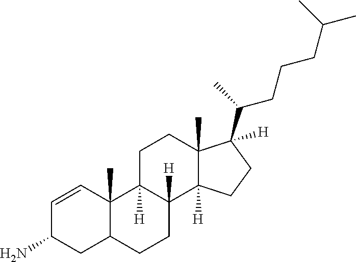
C1=CC2(C)C(CC1N)CCC1([H])C2([H])CCC2(C)C1([H])CCC2([H])C(CCCC(C)C)C
